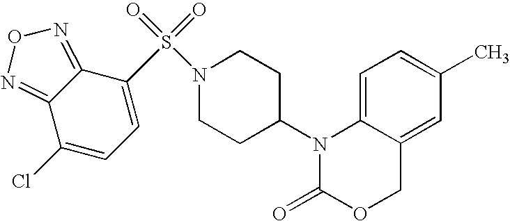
C1=C2C(=CC(C)=C1)COC(=O)N2C1CCN(S(=O)(=O)C2=CC=C(Cl)C3=NON=C23)CC1
